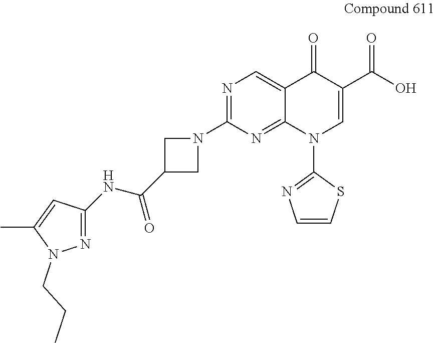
N1=C(N2CC(C(NC3=NN(CCC)C(C)=C3)=O)C2)N=C2C(=C1)C(=O)C(C(O)=O)=CN2C1=NC=CS1
